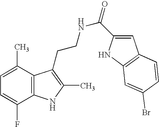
C1=C(C)C2=C(C(F)=C1)NC(C)=C2CCNC(=O)C1=CC2=C(N1)C=C(Br)C=C2
